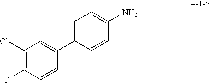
C1(Cl)=C(F)C=CC(C2=CC=C(N)C=C2)=C1
